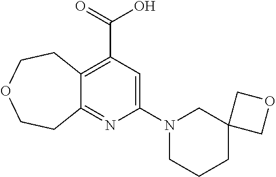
C12=C(C(=O)O)C=C(N3CCCC4(C3)COC4)N=C1CCOCC2
